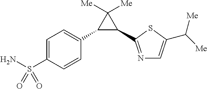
C1=C(S(N)(=O)=O)C=CC(C2C(C3=NC=C(C([Me])[Me])S3)C2([Me])[Me])=C1
